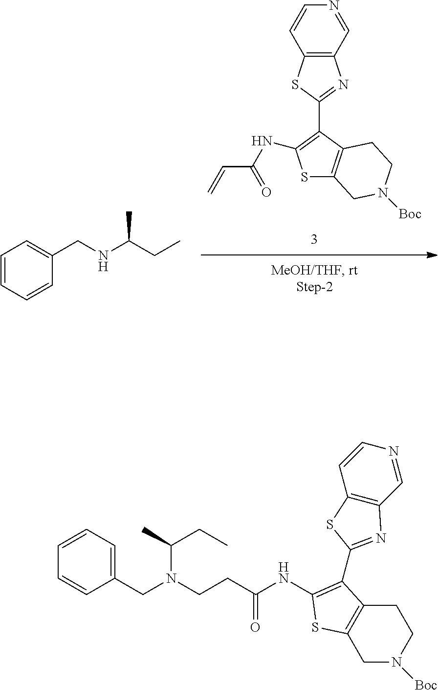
C1(C2=C(NC(C=C)=O)SC3=C2CCN([Boc])C3)=NC2=C(S1)C=CN=C2.C1=CC=CC(CNC(CC)C)=C1.C1=CC(CN(CCC(NC2=C(C3=NC4=C(C=CN=C4)S3)C3=C(S2)CN([Boc])CC3)=O)C(CC)C)=CC=C1
